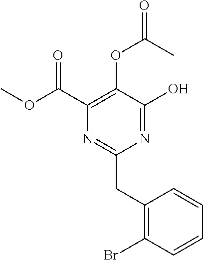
N1=C(O)C(OC(C)=O)=C(C(OC)=O)N=C1CC1=C(Br)C=CC=C1
